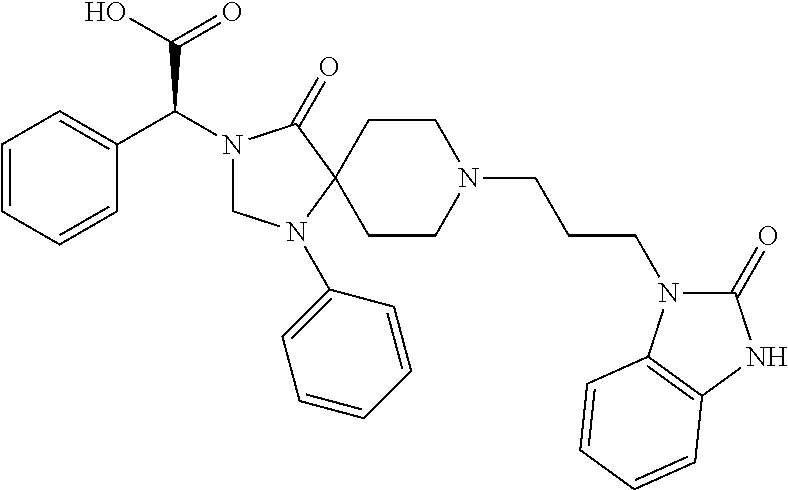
C1=CC=CC(C(N2CN(C3=CC=CC=C3)C3(C2=O)CCN(CCCN2C(=O)NC4=C2C=CC=C4)CC3)C(O)=O)=C1
